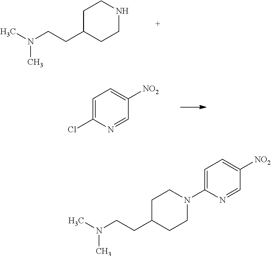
C1C(CCN(C)C)CCNC1.C1=C(Cl)N=CC([NO2])=C1.C1C(CCN(C)C)CCN(C2=CC=C([NO2])C=N2)C1
